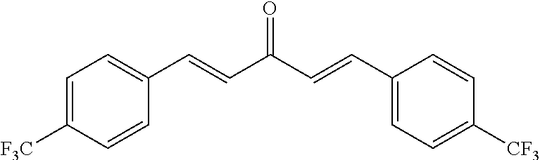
C1=CC(C=CC(=O)C=CC2=CC=C([F3C])C=C2)=CC=C1[CF3]
